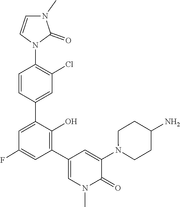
N1(C2=CC(C3=C(O)C(C4=CC(Cl)=C(N5C=CN(C)C5=O)C=C4)=CC(F)=C3)=CN(C)C2=O)CCC(N)CC1
